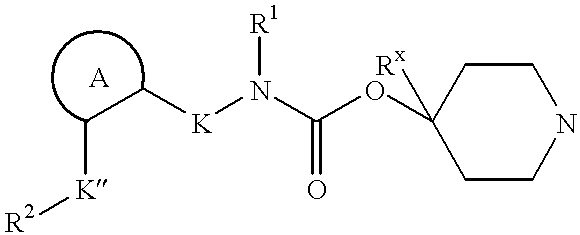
C(C[K]N(C(OC1([Rx])CCNCC1)=O)[R1])[K][R2]
